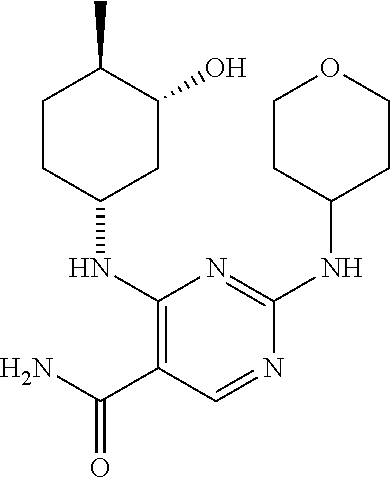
C1(NC2CC(O)C(C)CC2)=C(C(N)=O)C=NC(NC2CCOCC2)=N1
